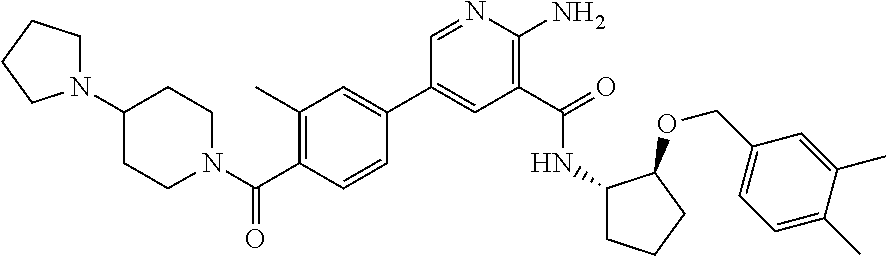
C1(C2=CC(C)=C(C(N3CCC(N4CCCC4)CC3)=O)C=C2)=CC(C(=O)NC2CCCC2OCC2=CC=C(C)C(C)=C2)=C(N)N=C1
